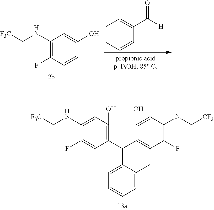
C1=CC=CC(C([H])=O)=C1C.C1(NC[F3C])=C(F)C=CC(O)=C1.C1(NC[F3C])=CC(O)=C(C(C2=CC(F)=C(NC[CF3])C=C2O)C2=CC=CC=C2C)C=C1F
